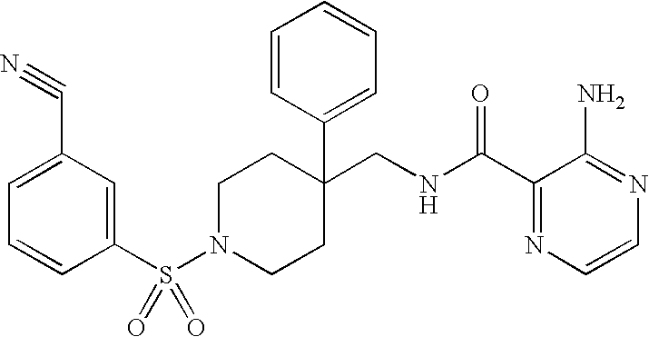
C1(CNC(C2=NC=CN=C2N)=O)(C2=CC=CC=C2)CCN(S(C2=CC(C#N)=CC=C2)(=O)=O)CC1
